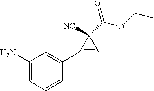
C1(N)=CC=CC(C2=CC2([NC])C(OCC)=O)=C1
